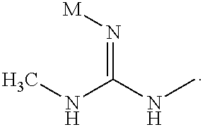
CNC(NC)=N[M]
